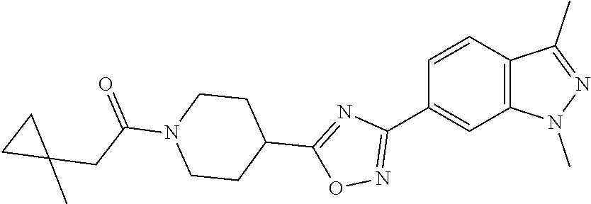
C12=C(C=CC(C3=NOC(C4CCN(C(CC5(C)CC5)=O)CC4)=N3)=C1)C(C)=NN2C
